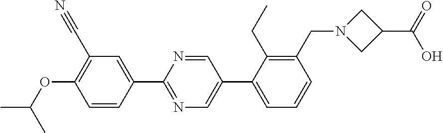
CC(OC1=C(C#N)C=C(C2=NC=C(C3=CC=CC(CN4CC(C(=O)O)C4)=C3CC)C=N2)C=C1)C
